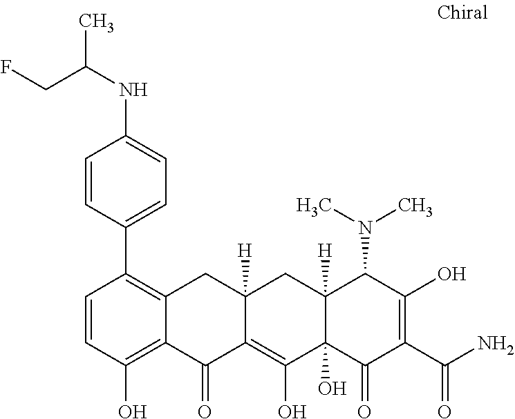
C1=CC(C2=C3C(=C(O)C=C2)C(=O)C2=C(O)C4(O)C([H])(CC2([H])C3)C(N(C)C)C(O)=C(C(N)=O)C4=O)=CC=C1NC(C)CF
